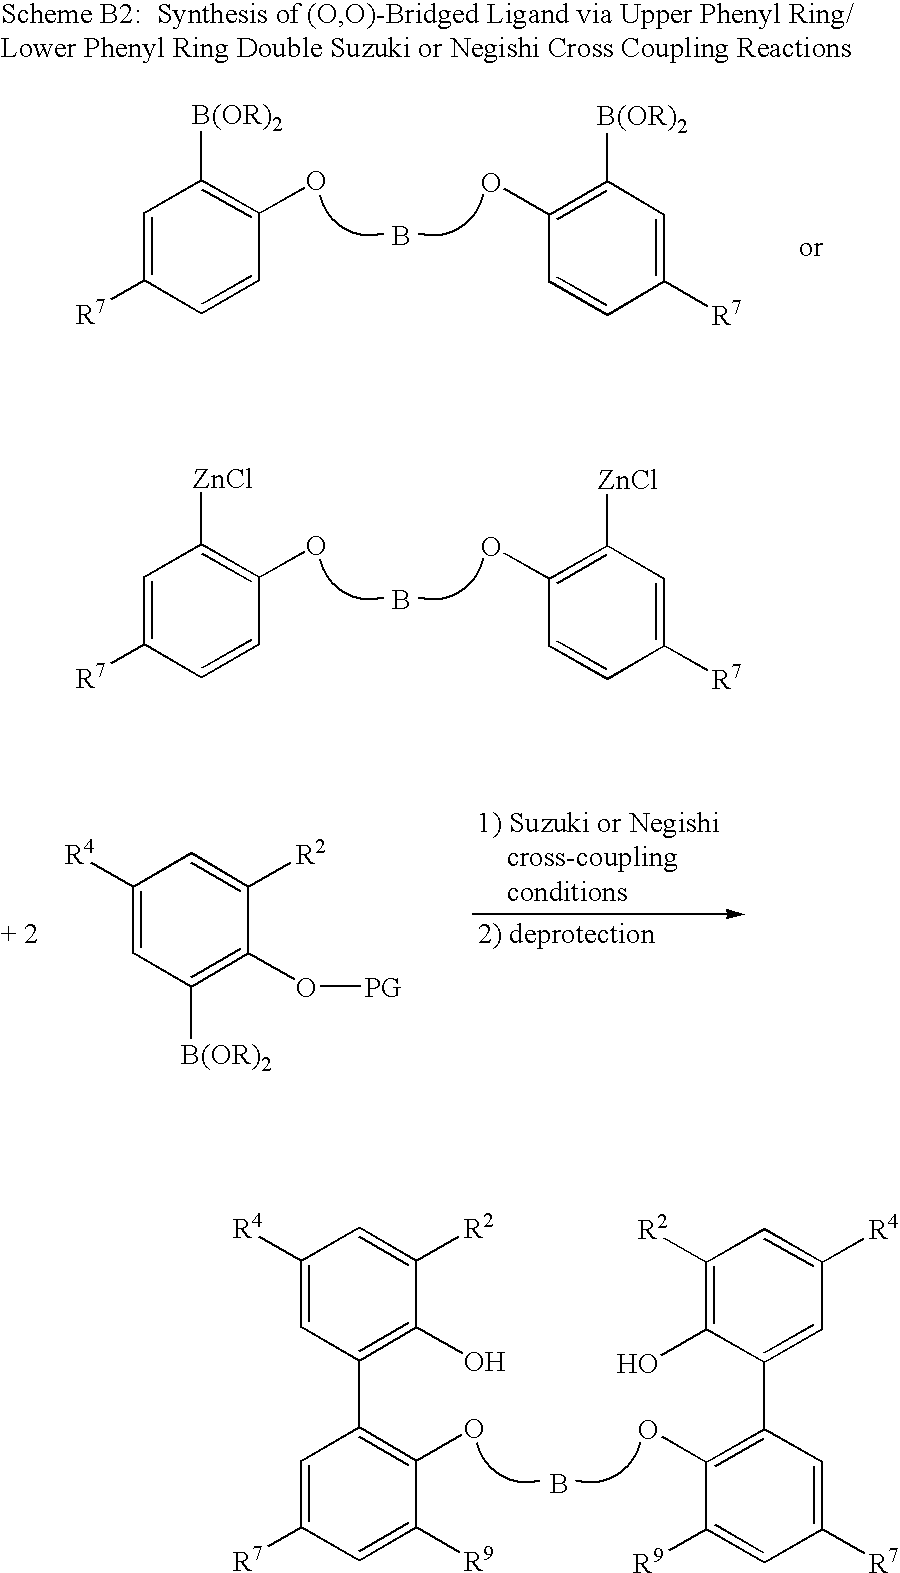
C1([R4])=CC([B(OR)2])=C(O[PG])C([R2])=C1.C1=C([R7])C=C([R9])C(O)=C1C1=C(O)C([R2])=CC([R4])=C1.B.C1([R7])=CC(C2=CC([R4])=CC([R2])=C2O)=C(O)C([R9])=C1.C1=C([R7])C=CC(O)=C1[ZnCl].B.C1([R7])=CC([ZnCl])=C(O)C=C1.C1=C([R7])C=CC(O)=C1[B(OR)2].B.C1([R7])=CC([B(OR)2])=C(O)C=C1
